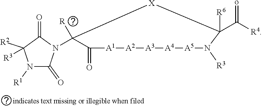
N1([R1])C(=O)N(C2([R])C(=O)[A1][A2][A3][A4][A5]N([R3])C([R6])(C([R4])=o)[X]2)C(=O)C1([R2])[R3]
